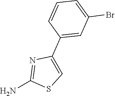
NC1=NC(C2=CC(Br)=CC=C2)=CS1
